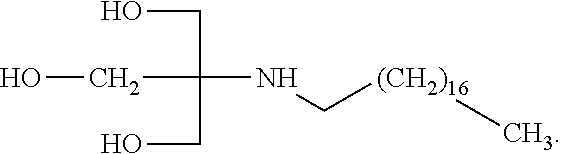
OCC(CO)(CO)NC[(CH2)16]C
